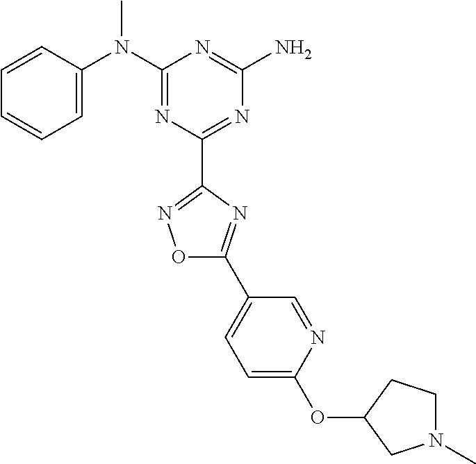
C1=CC(N(C2=NC(C3=NOC(C4=CC=C(OC5CCN(C)C5)N=C4)=N3)=NC(N)=N2)C)=CC=C1
